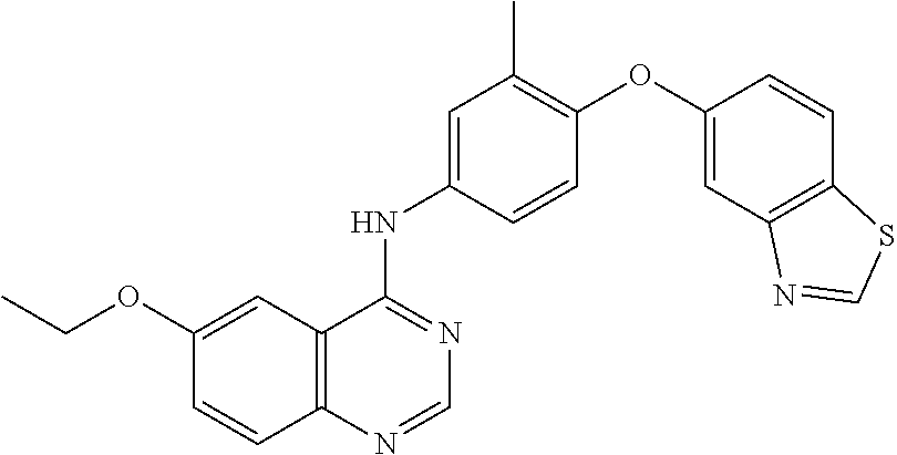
O(C1=CC2=C(C=C1)N=CN=C2NC1=CC(C)=C(OC2=CC3=C(C=C2)SC=N3)C=C1)CC
